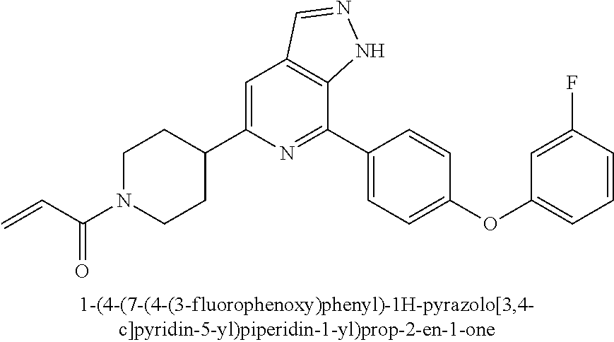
C1N(C(C=C)=O)CCC(C2=CC3=C(C(C4=CC=C(OC5=CC=CC(F)=C5)C=C4)=N2)NN=C3)C1
